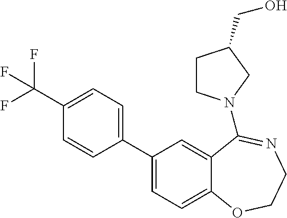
C1(C2=CC=C3C(=C2)C(N2CCC(CO)C2)=NCCO3)=CC=C(C(F)(F)F)C=C1
